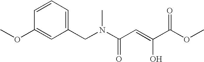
C1(OC)=CC(CN(C(C=C(C(OC)=O)O)=O)C)=CC=C1
